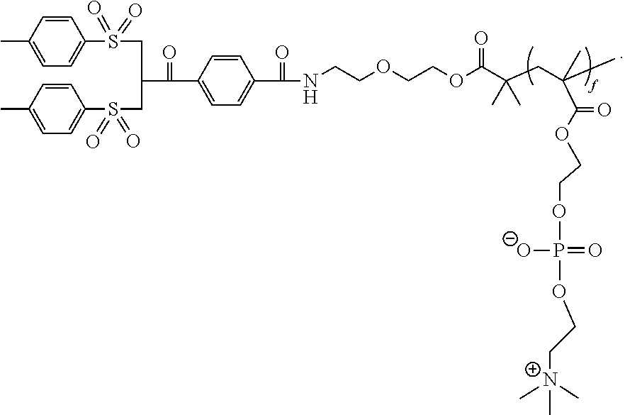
CC1=CC=C(S(=O)(=O)CC(CS(=O)(=O)C2=CC=C(C)C=C2)C(=O)C2=CC=C(C(=O)NCCOCCOC(C(CC(C)(C)C(OCCOP(=O)([O-])OCC[N+](C)(C)C)=O)(C)C)=O)C=C2)C=C1
